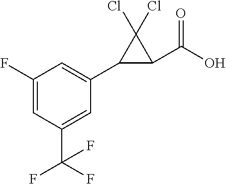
C1(F)=CC(C(F)(F)F)=CC(C2C(C(O)=O)C2(Cl)Cl)=C1
